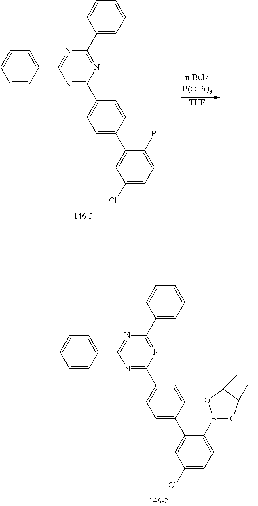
N1=C(C2=CC=C(C3=CC(Cl)=CC=C3B3OC(C)(C)C(C)(C)O3)C=C2)N=C(C2=CC=CC=C2)N=C1C1=CC=CC=C1.N1=C(C2=CC=C(C3=CC(Cl)=CC=C3Br)C=C2)N=C(C2=CC=CC=C2)N=C1C1=CC=CC=C1.[THF]
